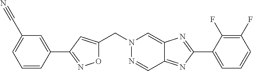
C(N1N=CC2=NC(C3=CC=CC(F)=C3F)=NC2=C1)C1=CC(C2=CC(C#N)=CC=C2)=NO1
